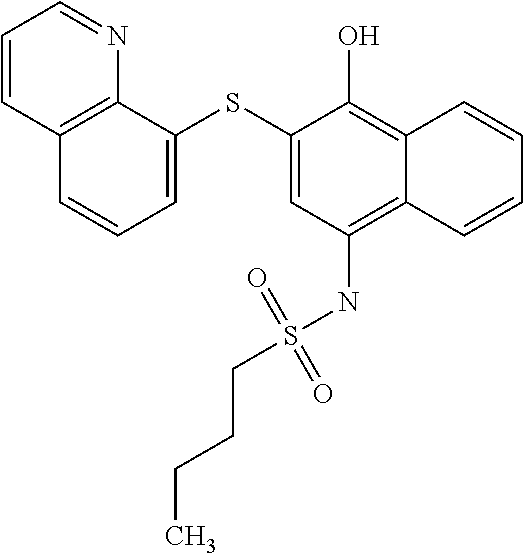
C1=C(SC2=CC(NS(CCCC)(=O)=O)=C3C(=C2O)C=CC=C3)C2=C(C=C1)C=CC=N2
